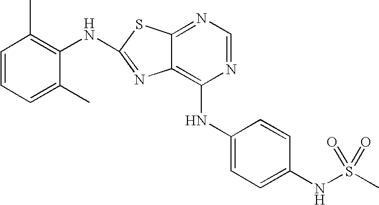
N1=CN=C2C(=C1NC1=CC=C(NS(C)(=O)=O)C=C1)N=C(NC1=C(C)C=CC=C1C)S2
